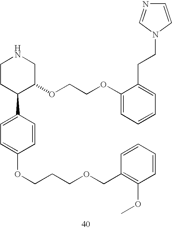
C1CC(C2=CC=C(OCCCOCC3=C(OC)C=CC=C3)C=C2)C(OCCOC2=CC=CC=C2CCN2C=NC=C2)CN1
